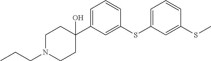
CCCN1CCC(C2=CC=CC(SC3=CC=CC(SC)=C3)=C2)(O)CC1
